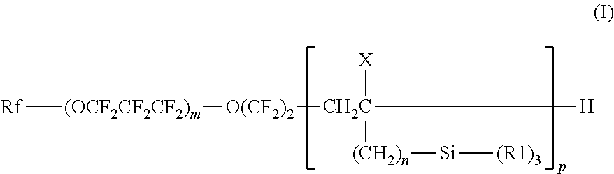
[Rf][(OCF2CF2CF2)m][O(CF2)2][CH2C]([X])([H])[(CH2)n][Si][(R1)3]
